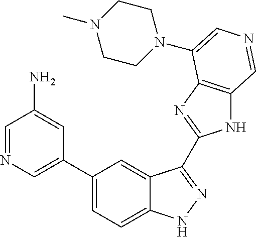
C1(C2=CN=CC(N)=C2)=CC=C2C(=C1)C(C1=NC3=C(N1)C=NC=C3N1CCN(C)CC1)=NN2
